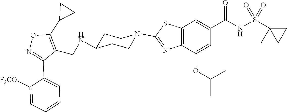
C1CC(NCC2=C(C3CC3)ON=C2C2=CC=CC=C2[F3CO])CCN1C1=NC2=C(C=C(C(NS(C3(C)CC3)(=O)=O)=O)C=C2OC(C)C)S1
